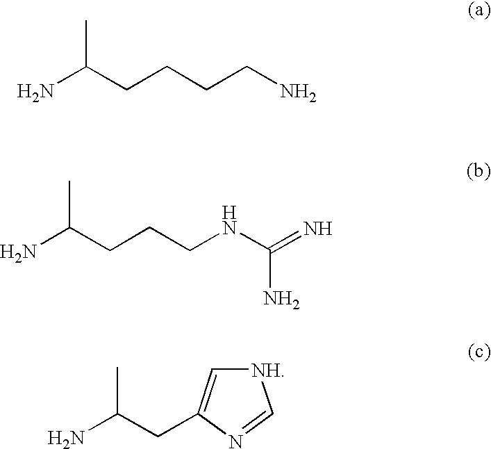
CC(CCCCN)N.CC(CCCNC(=N)N)N.CC(CC1=C[NH]C=N1)N
